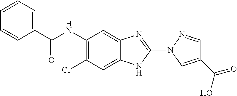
C1(N2N=CC(C(=O)O)=C2)=NC2=CC(NC(=O)C3=CC=CC=C3)=C(Cl)C=C2N1
